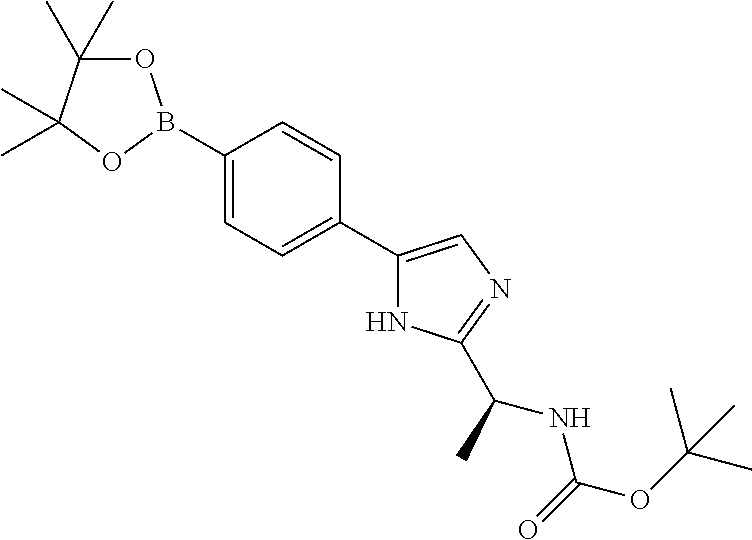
C1(C2=CC=C(B3OC(C)(C)C(C)(C)O3)C=C2)=CN=C(C(NC(OC(C)(C)C)=O)C)N1
